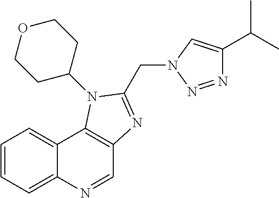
C1=NC2=CC=CC=C2C2=C1N=C(CN1N=NC(C(C)C)=C1)N2C1CCOCC1
